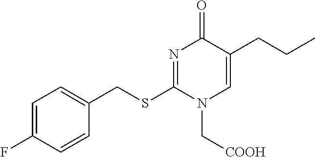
C1=C(F)C=CC(CSC2=NC(=O)C(CCC)=CN2C[COOH])=C1
